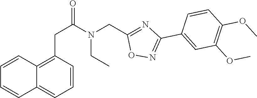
C1=CC(CC(N(CC2=NC(C3=CC(OC)=C(OC)C=C3)=NO2)CC)=O)=C2C(=C1)C=CC=C2
